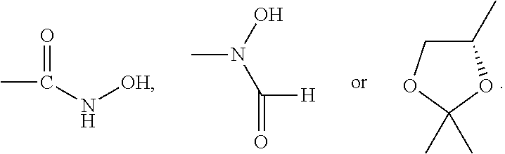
CC(N[OH])=O.CN(O)C([H])=O.C1(C)COC(C)(C)O1
